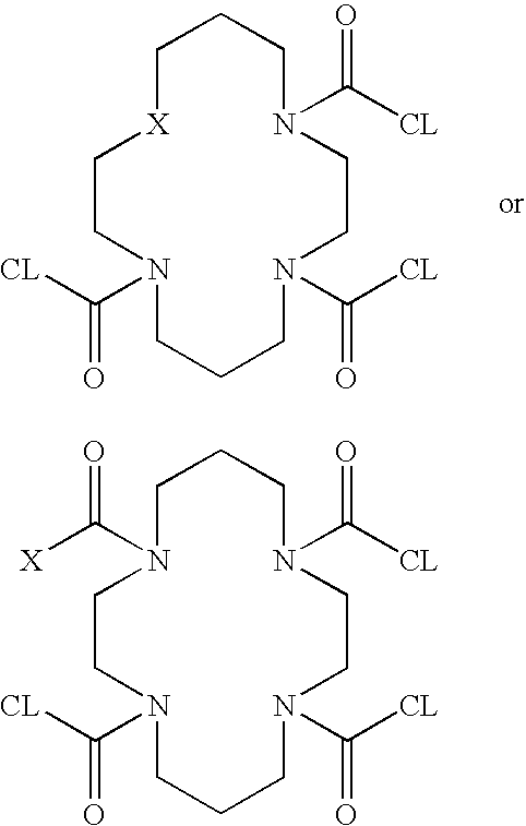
C1CCN(C([CL])=O)CCN(C([CL])=O)CCCN(C([CL])=O)CC[X]1.C1CCN(C([CL])=O)CCN(C([CL])=O)CCCN(C([CL])=O)CCN1C([X])=O
